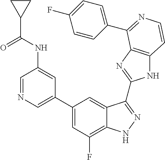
C1(C2=CN=CC(NC(C3CC3)=O)=C2)=CC(F)=C2C(=C1)C(C1=NC3=C(N1)C=CN=C3C1=CC=C(F)C=C1)=NN2
